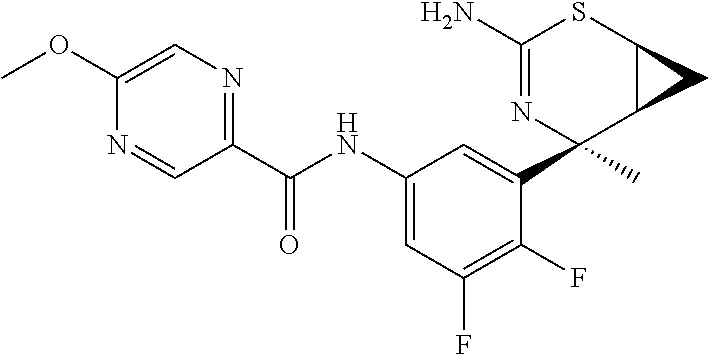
C1(N)=NC(C2=CC(NC(C3=NC=C(OC)N=C3)=O)=CC(F)=C2F)(C)C2C(S1)C2
